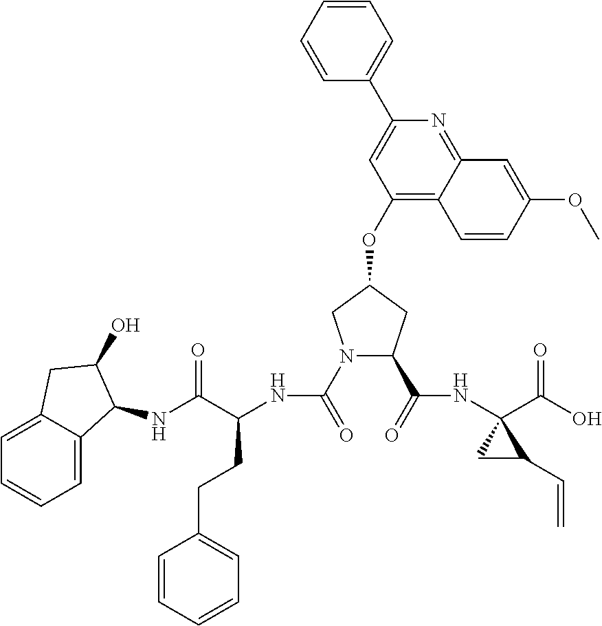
C1=C(C2=CC(OC3CN(C(=O)NC(C(NC4C5=CC=CC=C5CC4O)=O)CCC4=CC=CC=C4)C(C(=O)NC4(C(O)=O)CC4C=C)C3)=C3C(=N2)C=C(OC)C=C3)C=CC=C1
